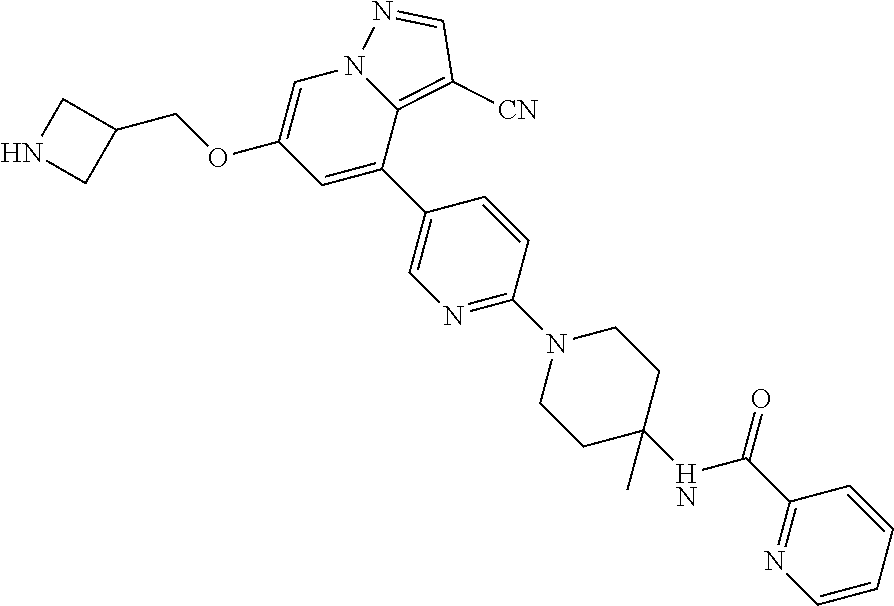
C12=C([CN])C=NN1C=C(OCC1CNC1)C=C2C1=CN=C(N2CCC(C)(NC(C3=NC=CC=C3)=O)CC2)C=C1
